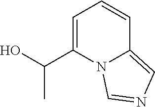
C1=C(C(O)C)N2C(=CN=C2)C=C1
